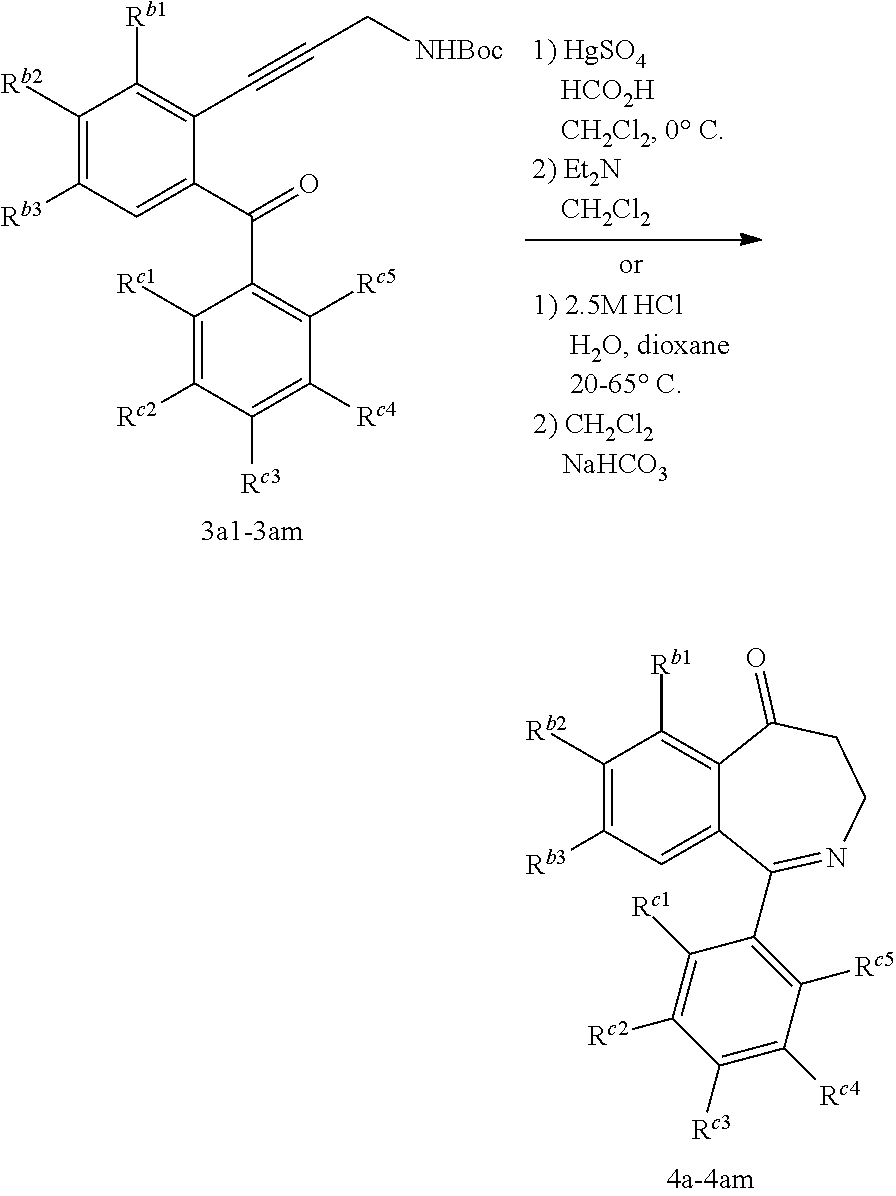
C1([Rb2])=C([Rb3])C=C2C(=C1[Rb1])C(=O)CCN=C2C1=C([Rc5])C([Rc4])=C([Rc3])C([Rc2])=C1[Rc1].C1([Rc1])=C([Rc2])C([Rc3])=C([Rc4])C([Rc5])=C1C(=O)C1=CC([Rb3])=C([Rb2])C([Rb1])=C1C#CC[NHBoc]
